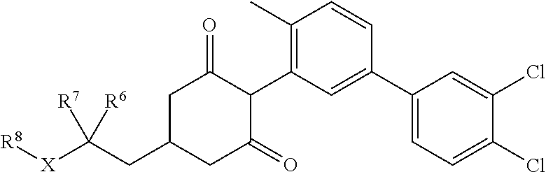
C1C(CC([X][R8])([R7])[R6])CC(=O)C(C2=C(C)C=CC(C3=CC=C(Cl)C(Cl)=C3)=C2)C1=O
